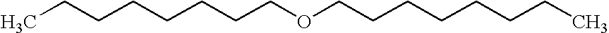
CCCCCCCCOCCCCCCCC
